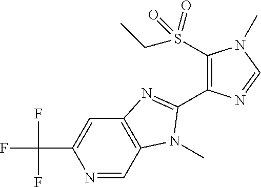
N1=CC2=C(C=C1C(F)(F)F)N=C(C1=C(S(=O)(=O)CC)N(C)C=N1)N2C
